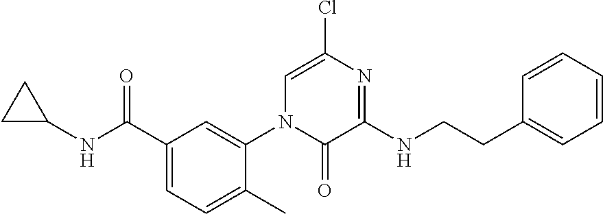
C1CC1NC(C1=CC=C(C)C(N2C=C(Cl)N=C(NCCC3=CC=CC=C3)C2=O)=C1)=O
